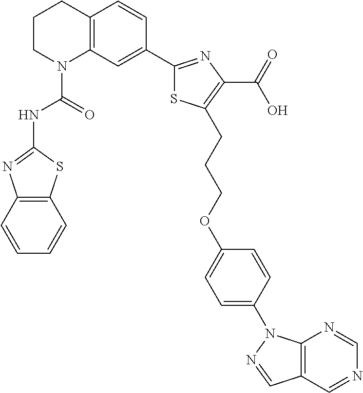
C1CN(C(=O)NC2=NC3=C(S2)C=CC=C3)C2=C(C1)C=CC(C1=NC(C(=O)O)=C(CCCOC3=CC=C(N4C5=C(C=N4)C=NC=N5)C=C3)S1)=C2
